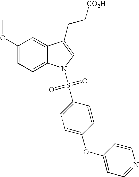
C12=CC(OC)=CC=C1N(S(C1=CC=C(OC3=CC=NC=C3)C=C1)(=O)=O)C=C2CC[CO2H]
